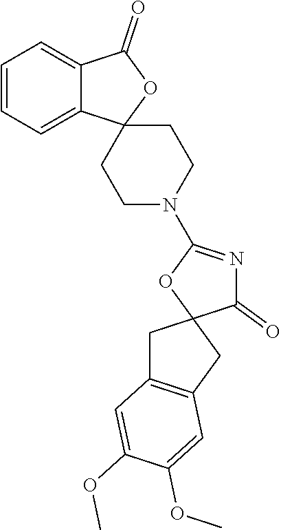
C1=CC=C2C(=C1)C(=O)OC21CCN(C2=NC(=O)C3(CC4=C(C3)C=C(OC)C(OC)=C4)O2)CC1
